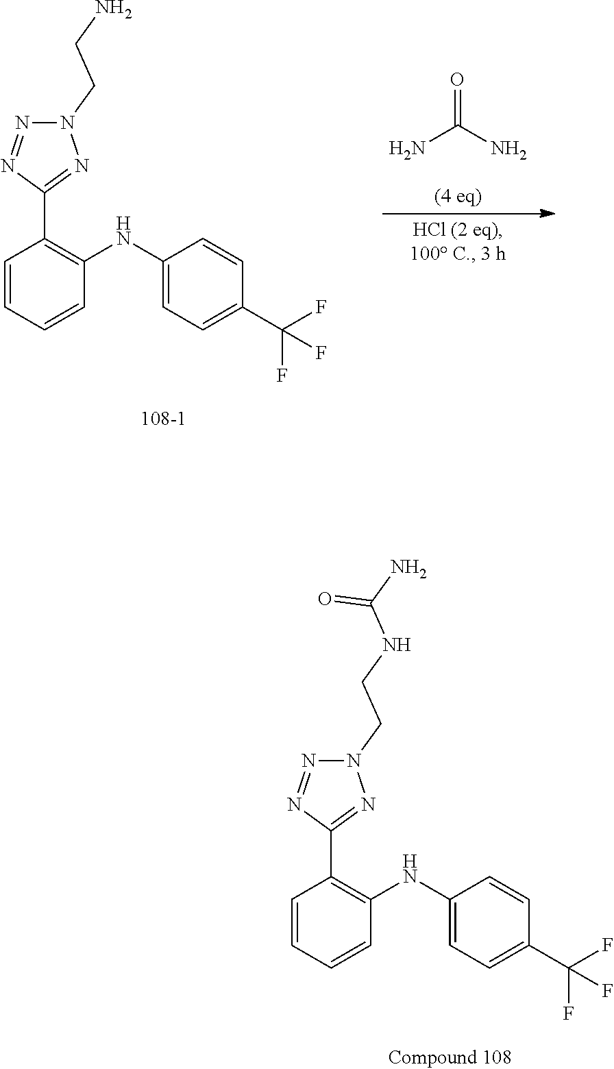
N1(CCNC(N)=O)N=NC(C2=C(NC3=CC=C(C(F)(F)F)C=C3)C=CC=C2)=N1.N1(CCN)N=NC(C2=C(NC3=CC=C(C(F)(F)F)C=C3)C=CC=C2)=N1.NC(N)=O
